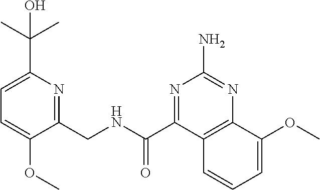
C1=C(C(C)(C)O)N=C(CNC(=O)C2=NC(N)=NC3=C2C=CC=C3OC)C(OC)=C1
